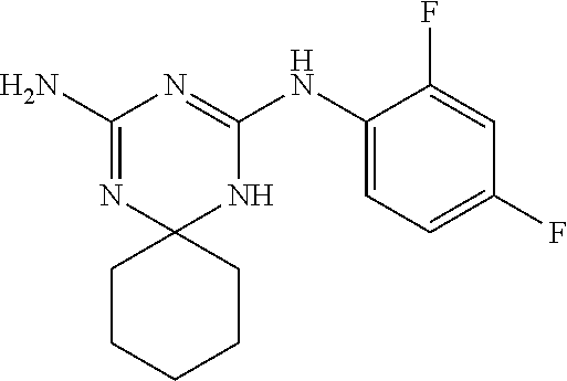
C1(N)=NC2(NC(NC3=CC=C(F)C=C3F)=N1)CCCCC2
